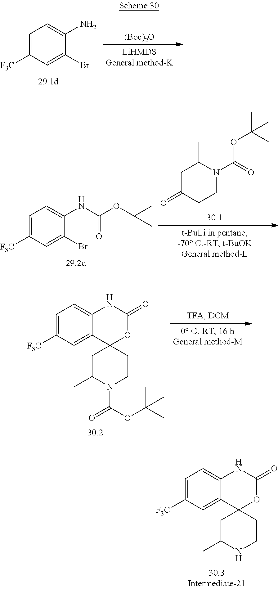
C1=C([F3C])C=C(Br)C(N)=C1.[(Boc)2O].C1=C([F3C])C=C(Br)C(NC(=O)OC(C)(C)C)=C1.CC1CC(=O)CCN1C(OC(C)(C)C)=O.C1=C([F3C])C=C2C(=C1)NC(=O)OC21CC(C)N(C(=O)OC(C)(C)C)CC1.C1=C([F3C])C=C2C(=C1)NC(=O)OC21CC(C)NCC1
